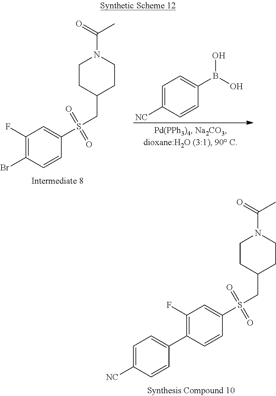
C1(F)=C(Br)C=CC(S(CC2CCN(C(=O)C)CC2)(=O)=O)=C1.C1=C([NC])C=CC(B(O)O)=C1.C1(F)=C(C2=CC=C([NC])C=C2)C=CC(S(CC2CCN(C(=O)C)CC2)(=O)=O)=C1
